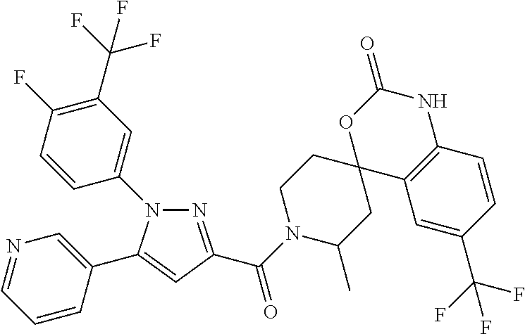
N1(C2=CC(C(F)(F)F)=C(F)C=C2)N=C(C(N2C(C)CC3(CC2)C2=C(NC(=O)O3)C=CC(C(F)(F)F)=C2)=O)C=C1C1=CN=CC=C1
